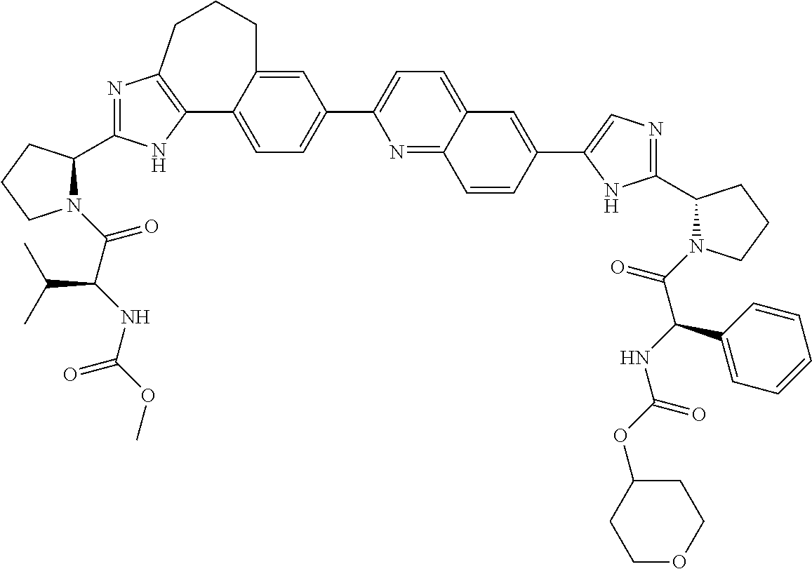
C1(C2=CC=C3C4=C(N=C(C5N(C(C(NC(OC)=O)C(C)C)=O)CCC5)N4)CCCC3=C2)=CC=C2C(=N1)C=CC(C1=CN=C(C3CCCN3C(=O)C(NC(OC3CCOCC3)=O)C3=CC=CC=C3)N1)=C2
